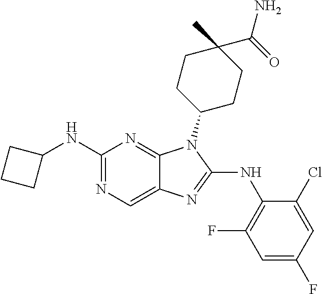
C1(NC2CCC2)=NC=C2C(=N1)N(C1CCC(C)(C(=O)N)CC1)C(NC1=C(F)C=C(F)C=C1Cl)=N2
